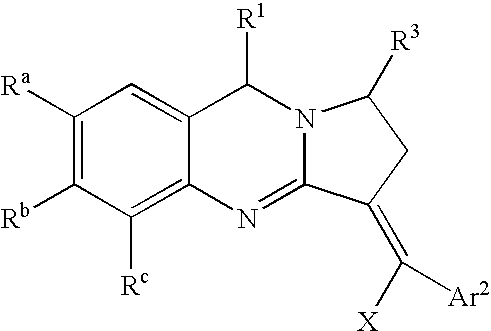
C1([Ra])=C([Rb])C([Rc])=C2C(=C1)C([R1])N1C(=N2)C(=C([X])[Ar2])CC1[R3]
